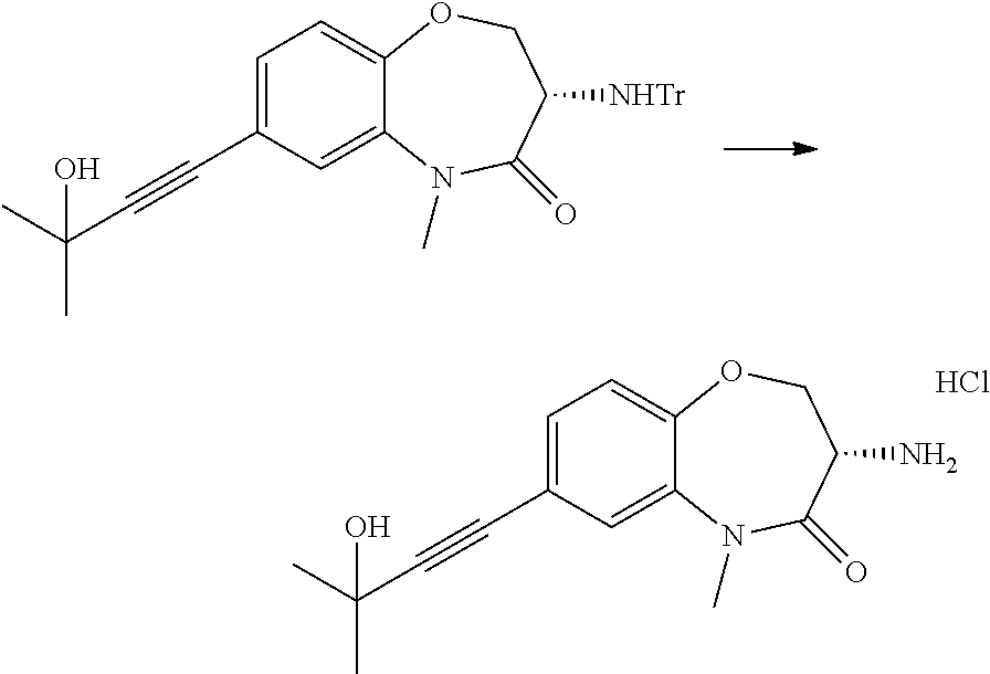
C1=C(C#CC(C)(C)O)C=C2C(=C1)OCC([NHTr])C(=O)N2C.C1=C(C#CC(C)(C)O)C=C2C(=C1)OCC(N)C(=O)N2C.Cl
